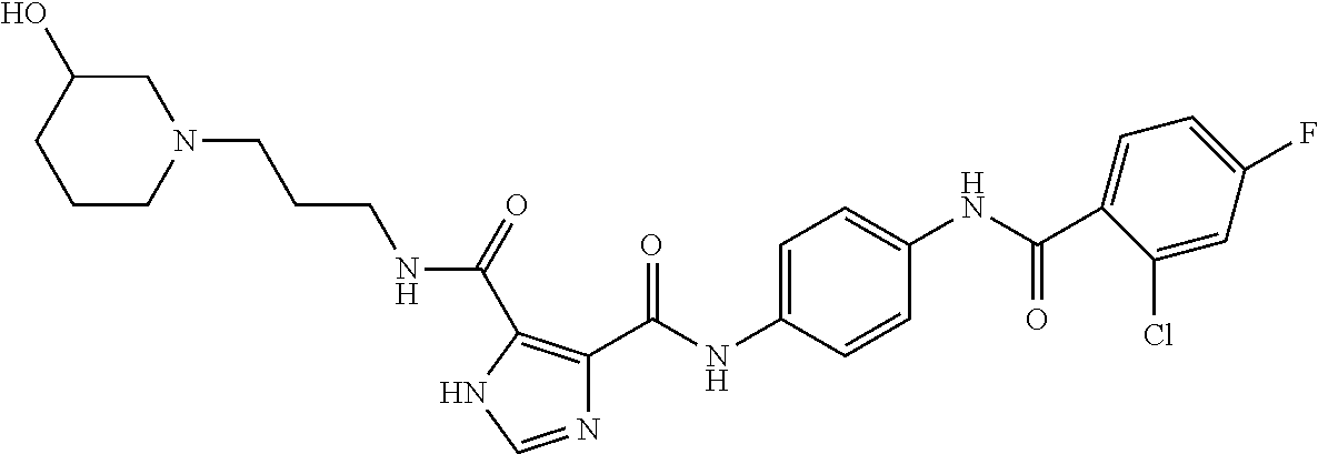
N1=CNC(C(=O)NCCCN2CC(O)CCC2)=C1C(NC1=CC=C(NC(C2=CC=C(F)C=C2Cl)=O)C=C1)=O
